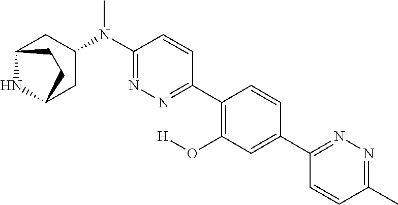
C1(C2=CC(O[H])=C(C3=NN=C(N(C)C4CC5NC(C4)CC5)C=C3)C=C2)=NN=C(C)C=C1
